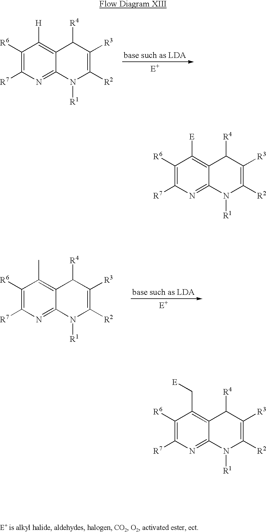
C1([R6])=C([R7])N=C2C(=C1[E])C([R4])C([R3])=C([R2])N2[R1].C1([R6])=C([R7])N=C2C(=C1C[E])C([R4])C([R3])=C([R2])N2[R1].C1([R6])=C([R7])N=C2C(=C1[H])C([R4])C([R3])=C([R2])N2[R1].C1([R6])=C([R7])N=C2C(=C1C)C([R4])C([R3])=C([R2])N2[R1]
